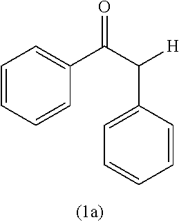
C1=CC=CC(C(C([H])C2=CC=CC=C2)=O)=C1
